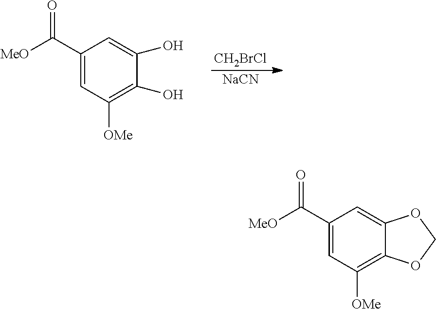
[CH2BrCl].[NaCN].C1(C([MeO])=O)=CC([OMe])=C(O)C(O)=C1.C1(C([MeO])=O)=CC([OMe])=C2C(=C1)OCO2
